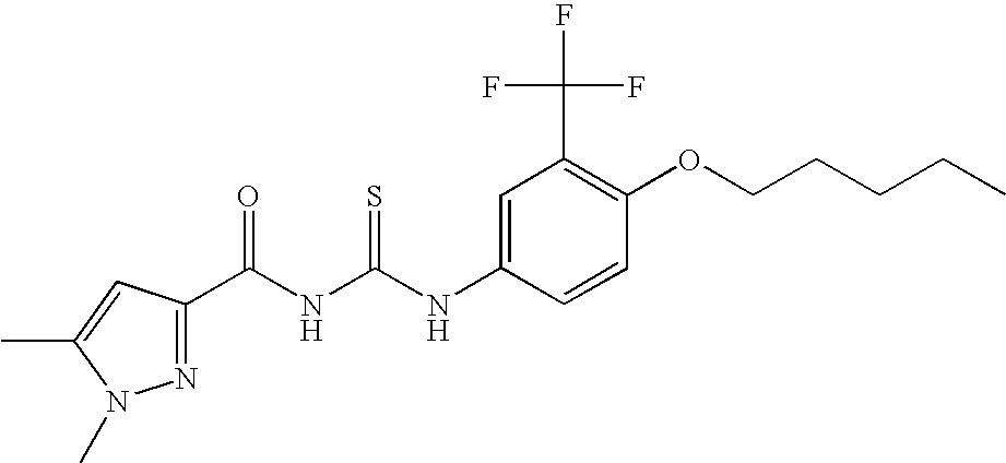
N(C(=S)NC(=O)C1=NN(C)C(C)=C1)C1=CC(C(F)(F)F)=C(OCCCCC)C=C1
